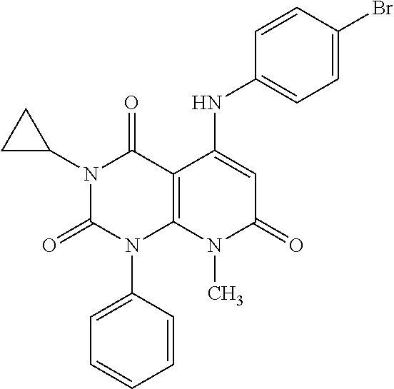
C1(N2C(=O)N(C3=CC=CC=C3)C3=C(C2=O)C(NC2=CC=C(Br)C=C2)=CC(=O)N3C)CC1
